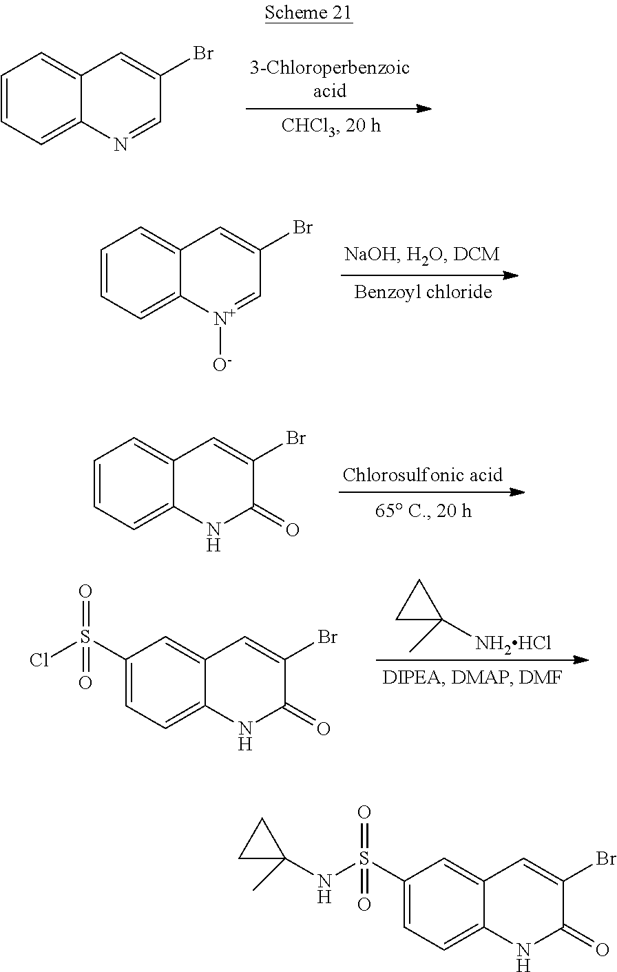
C1(S(=O)(NC2(C)CC2)=O)=CC=C2C(=C1)C=C(Br)C(=O)N2.C1=CC=C2C(=C1)C=C(Br)C=N2.C1=CC=C2C(=C1)C=C(Br)C=[N+]2[O-].C1=CC=C2C(=C1)C=C(Br)C(=O)N2.C1(S(=O)(Cl)=O)=CC=C2C(=C1)C=C(Br)C(=O)N2.C1(C)([NH2HCl])CC1
